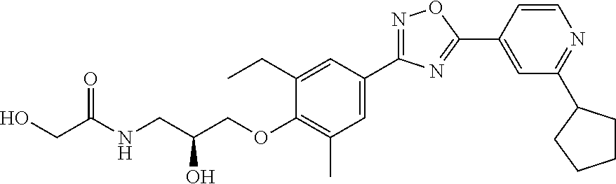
N1=C(C2=CC(C)=C(OCC(CNC(CO)=O)O)C(CC)=C2)N=C(C2=CC(C3CCCC3)=NC=C2)O1
